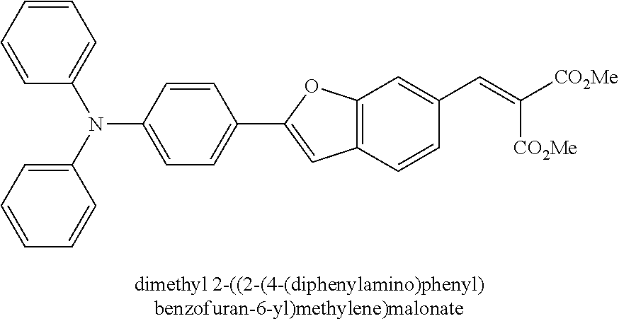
C1=CC=CC=C1N(C1=CC=CC=C1)C1=CC=C(C2=CC3=C(O2)C=C(C=C([CO2Me])[CO2Me])C=C3)C=C1
